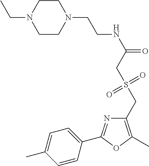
C1=C(C)C=CC(C2=NC(CS(CC(NCCN3CCN(CC)CC3)=O)(=O)=O)=C(C)O2)=C1
